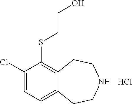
Cl.C(SC1=C2C(=CC=C1Cl)CCNCC2)CO
